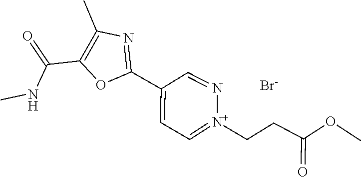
O=C(CC[N+]1=CC=C(C2=NC(C)=C(C(NC)=O)O2)C=N1)OC.[Br-]
